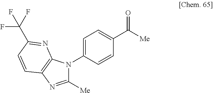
C1=C(N2C([Me])=NC3=C2N=C(C(F)(F)F)C=C3)C=CC(C(=O)[Me])=C1
